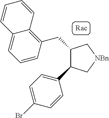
C1(CC2=C3C(=CC=C2)C=CC=C3)C(C2=CC=C(Br)C=C2)C[NBn]C1
